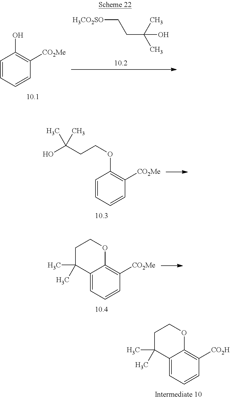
C12=CC=CC([CO2H])=C1OCCC2(C)C.C1=CC=CC([CO2Me])=C1O.[H3CO2SO]CCC(C)(C)O.C1=CC=CC([CO2Me])=C1OCCC(O)(C)C.C12=CC=CC([CO2Me])=C1OCCC2(C)C
